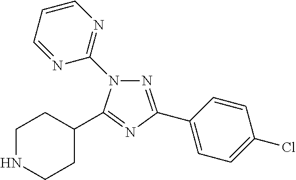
N1=C(C2=CC=C(Cl)C=C2)N=C(C2CCNCC2)N1C1=NC=CC=N1
